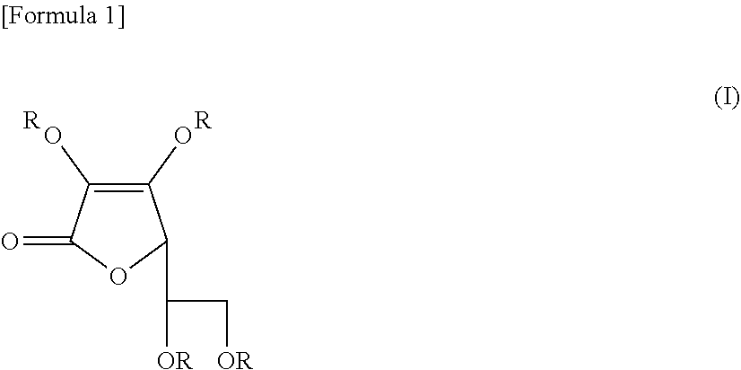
C1(O)=C(O)C(=O)OC1C([OR])C[OR].[R].[R]
